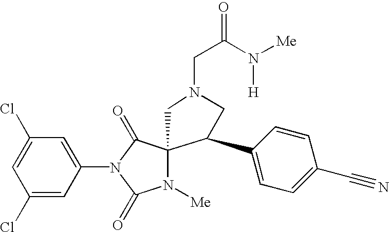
C1=C(Cl)C=C(N2C(=O)C3(N([Me])C2=O)CN(CC(=O)N([Me])[H])CC3C2=CC=C(C#N)C=C2)C=C1Cl
